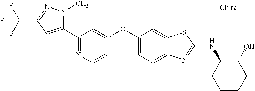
N1=C(C2=CC(C(F)(F)F)=NN2C)C=C(OC2=CC=C3C(=C2)SC(NC2CCCCC2O)=N3)C=C1
